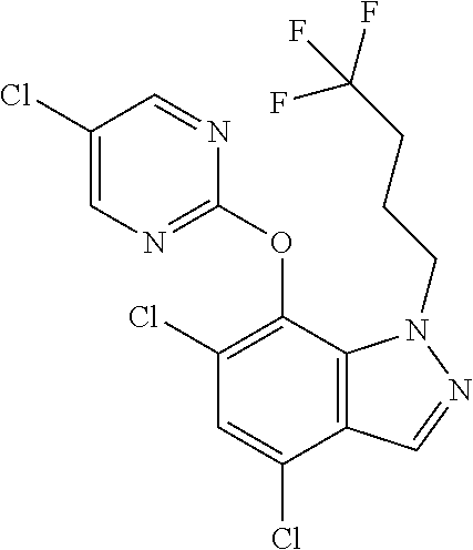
C1(Cl)=CN=C(OC2=C(Cl)C=C(Cl)C3=C2N(CCCC(F)(F)F)N=C3)N=C1
